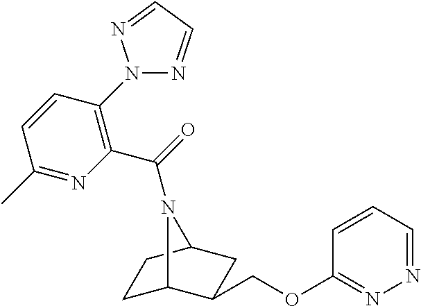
C1C2C(COC3=NN=CC=C3)CC(C1)N2C(=O)C1=C(N2N=CC=N2)C=CC(C)=N1
